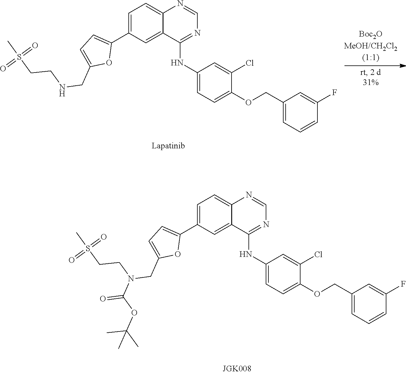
N1=C(NC2=CC=C(OCC3=CC=CC(F)=C3)C(Cl)=C2)C2=CC(C3=CC=C(CNCCS(C)(=O)=O)O3)=CC=C2N=C1.S(=O)(=O)(CCN(CC1=CC=C(C2=CC=C3N=CN=C(NC4=CC=C(OCC5=CC=CC(F)=C5)C(Cl)=C4)C3=C2)O1)C(OC(C)(C)C)=O)C
